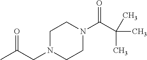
C1N(CC(C)=O)CCN(C(C(C)(C)C)=O)C1
